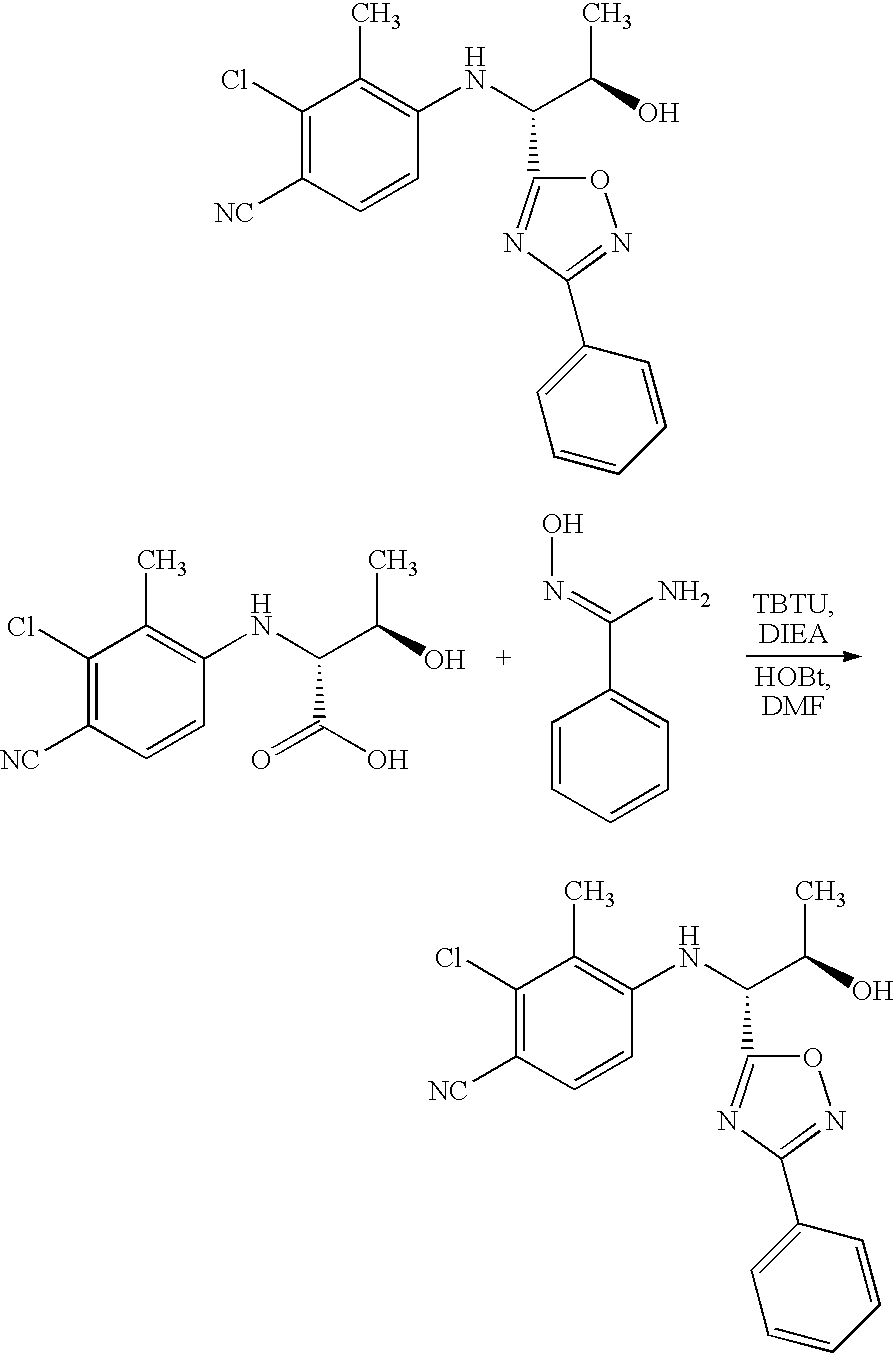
C1(Cl)=C([NC])C=CC(NC(C(O)C)C(O)=O)=C1C.C1=CC=CC=C1C(=NO)N.C1(Cl)=C([NC])C=CC(NC(C(O)C)C2=NC(C3=CC=CC=C3)=NO2)=C1C.C1(Cl)=C([NC])C=CC(NC(C(O)C)C2=NC(C3=CC=CC=C3)=NO2)=C1C
